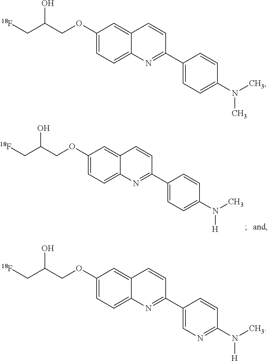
[18F]CC(COC1=CC=C2C(=C1)C=CC(C1=CC=C(N(C)[H])C=C1)=N2)O.[18F]CC(COC1=CC=C2C(=C1)C=CC(C1=CC=C(N(C)C)C=C1)=N2)O.[18F]CC(COC1=CC=C2C(=C1)C=CC(C1=CN=C(N(C)[H])C=C1)=N2)O
